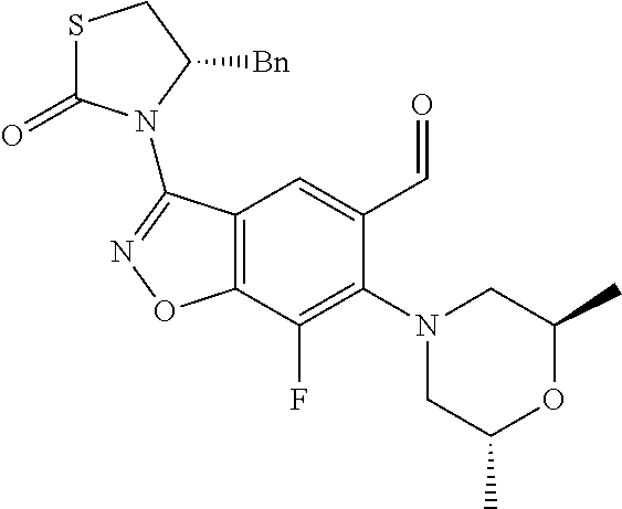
C12=C(C(F)=C(N3CC(C)OC(C)C3)C(C=O)=C1)ON=C2N1C([Bn])CSC1=O
